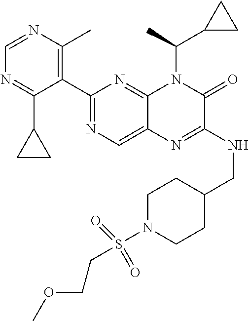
C1(C2=NC=C3C(=N2)N(C(C)C2CC2)C(=O)C(NCC2CCN(S(CCOC)(=O)=O)CC2)=N3)=C(C)N=CN=C1C1CC1
